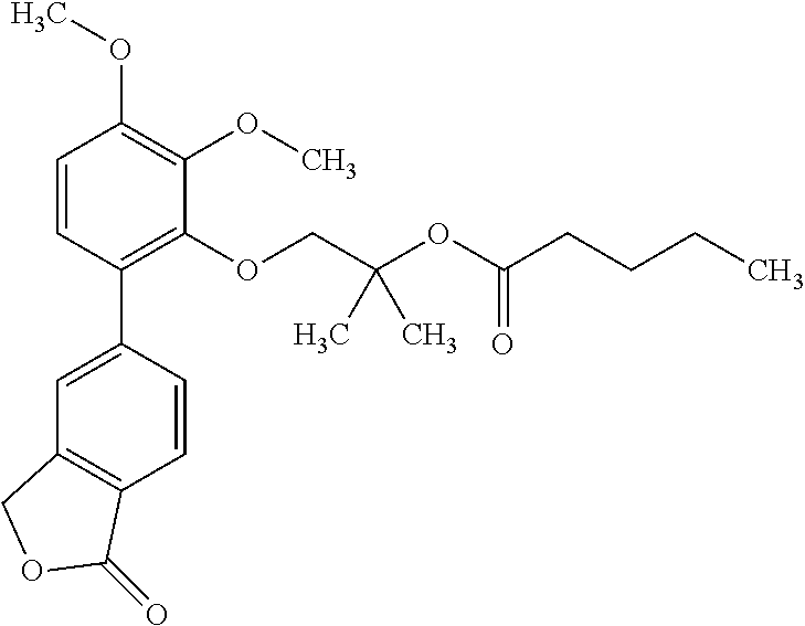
C1=CC(C2=CC3=C(C=C2)C(=O)OC3)=C(OCC(OC(CCCC)=O)(C)C)C(OC)=C1OC
